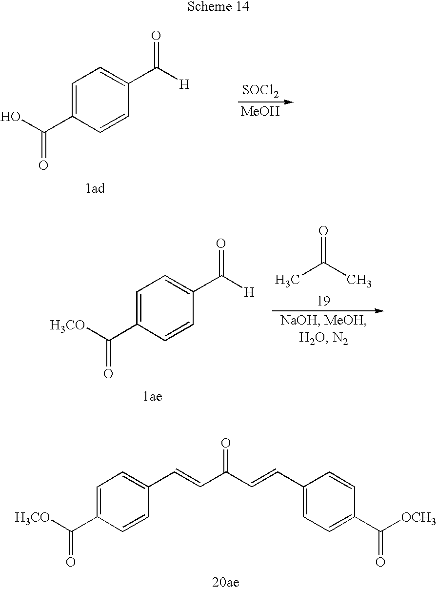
C1=C(C(O)=O)C=CC(C([H])=O)=C1.[MeOH].[SOCl2].O=C(C)C.C1=C(C([H3CO])=O)C=CC(C([H])=O)=C1.C1=C(C([H3CO])=O)C=CC(C=CC(C=CC2=CC=C(C([OCH3])=O)C=C2)=O)=C1
